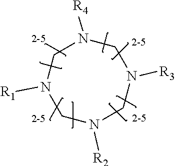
N1([R4])CN([R1])CN([R2])CN([R3])C1
